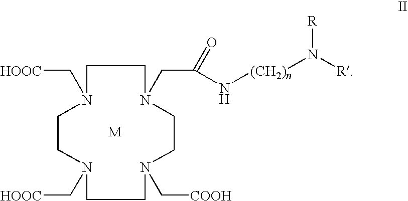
C1CN(C[HOOC])CCN(C[COOH])CCN(CC(=O)N[(CH2)n]N([R])[R])CCN1C[HOOC]
